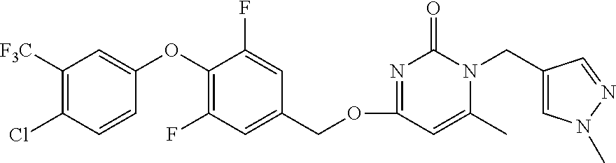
C1([F3C])=C(Cl)C=CC(OC2=C(F)C=C(COC3=NC(=O)N(CC4=CN(C)N=C4)C(C)=C3)C=C2F)=C1
